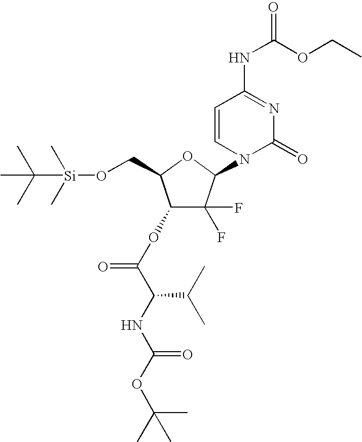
C1(OC(C(NC(OC(C)(C)C)=O)C(C)C)=O)C(F)(F)C(N2C(=O)N=C(NC(OCC)=O)C=C2)OC1CO[Si](C)(C)C(C)(C)C
